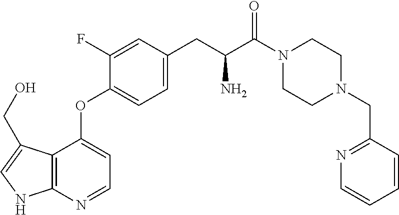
C12=C(N=CC=C1OC1=CC=C(CC(C(=O)N3CCN(CC4=NC=CC=C4)CC3)N)C=C1F)NC=C2CO
